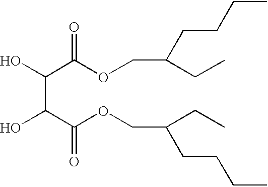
C(C(C(OCC(CCCC)CC)=O)O)(C(OCC(CCCC)CC)=O)O
